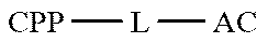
[L]([AC])[CPP]
